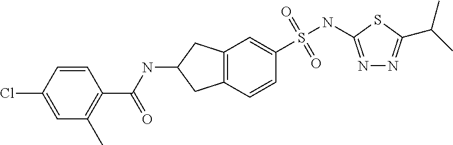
N1=C(NS(=O)(=O)C2=CC3=C(C=C2)CC(NC(C2=C(C)C=C(Cl)C=C2)=O)C3)SC(C(C)C)=N1
